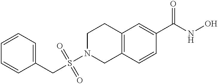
S(N1CC2=C(CC1)C=C(C(NO)=O)C=C2)(CC1=CC=CC=C1)(=O)=O
